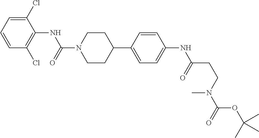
C1(Cl)=CC=CC(Cl)=C1NC(N1CCC(C2=CC=C(NC(CCN(C)C(=O)OC(C)(C)C)=O)C=C2)CC1)=O
